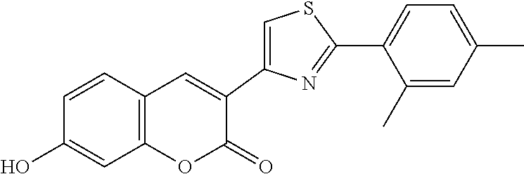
C1=CC2=C(C=C1O)OC(=O)C(C1=CSC(C3=CC=C(C)C=C3C)=N1)=C2
